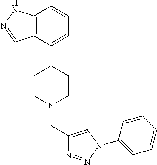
C12=C(C(C3CCN(CC4=CN(C5=CC=CC=C5)N=N4)CC3)=CC=C1)C=NN2
